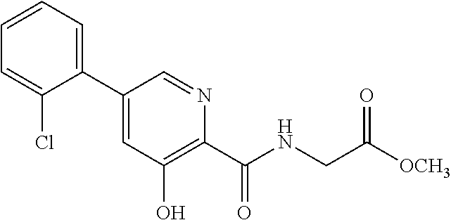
C1(C2=CC=CC=C2Cl)=CC(O)=C(C(NCC([OCH3])=O)=O)N=C1
